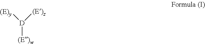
[D]([(E)w])([(E)z])[(E)y]
